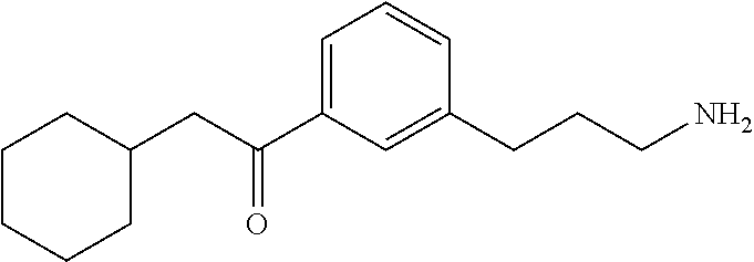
C1=C(C(CC2CCCCC2)=O)C=C(CCCN)C=C1
